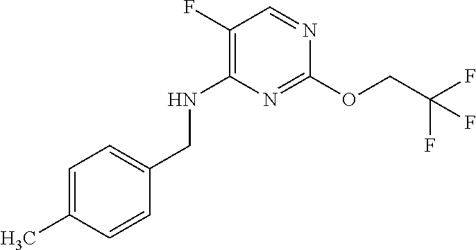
N1=C(OCC(F)(F)F)N=CC(F)=C1NCC1=CC=C(C)C=C1
